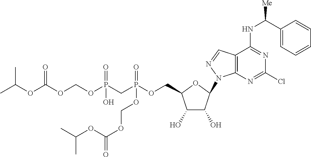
C1(O)C(O)C(N2C3=C(C=N2)C(NC([Me])C2=CC=CC=C2)=NC(Cl)=N3)OC1COP(CP(OCOC(OC(C)C)=O)(=O)O)(=O)OCOC(=O)OC(C)C
